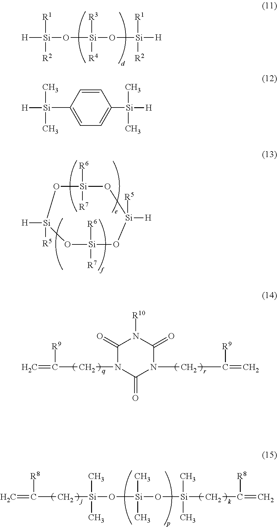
[H][Si](O[Si](O[Si]([H])([R1])[R2])([R3])[R4])([R1])[R2].O1[Si]([R6])([R7])O[Si]([R5])([H])O[Si]([R6])([R7])O[Si]1([H])[R5].C=C([R9])CN1C(=O)N(CC(=C)[R9])C(=O)N([R10])C1=O.C=C([R8])C[Si](O[Si](O[Si](CC(=C)[R8])(C)C)(C)C)(C)C.C1=CC([Si]([H])(C)C)=CC=C1[Si]([H])(C)C
